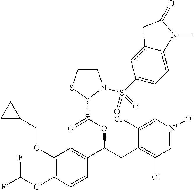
C1(OCC2CC2)=C(OC(F)F)C=CC(C(CC2=C(Cl)C=[N+]([O-])C=C2Cl)OC(=O)C2N(S(C3=CC=C4C(=C3)CC(=O)N4C)(=O)=O)CCS2)=C1
